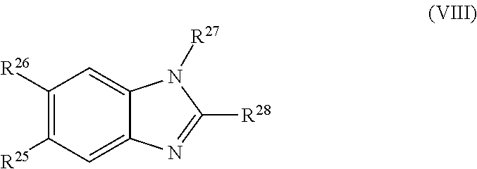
C1([R26])=C([R25])C=C2C(=C1)N([R27])C([R28])=N2
